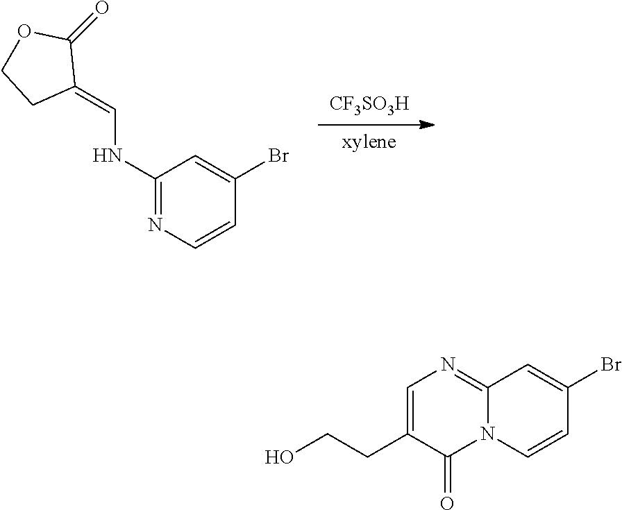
[CF3SO3H].[xylene].C1(NC=C2C(=O)OCC2)=NC=CC(Br)=C1.N12C(=NC=C(CCO)C1=O)C=C(Br)C=C2
